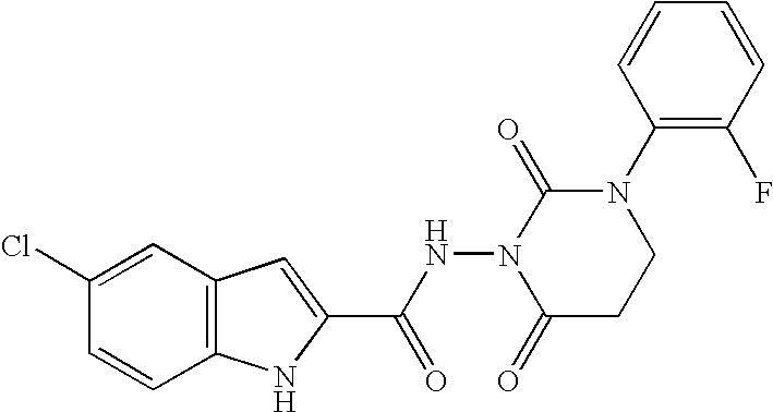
C12=C(C=C(Cl)C=C1)C=C(C(NN1C(=O)CCN(C3=C(F)C=CC=C3)C1=O)=O)N2
